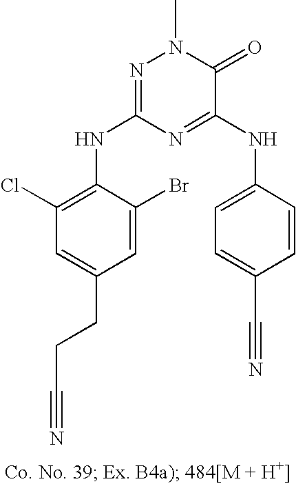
C1=C(CCC#N)C=C(Br)C(NC2=NN(C)C(=O)C(NC3=CC=C(C#N)C=C3)=N2)=C1Cl
